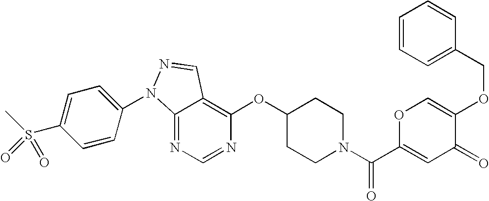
C12=NC=NC(OC3CCN(C(C4=CC(=O)C(OCC5=CC=CC=C5)=CO4)=O)CC3)=C1C=NN2C1=CC=C(S(C)(=O)=O)C=C1
